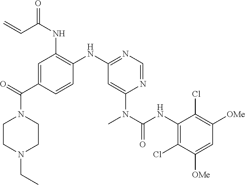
C1=C(C(N2CCN(CC)CC2)=O)C=CC(NC2=NC=NC(N(C(NC3=C(Cl)C([OMe])=CC([OMe])=C3Cl)=O)C)=C2)=C1NC(C=C)=O
